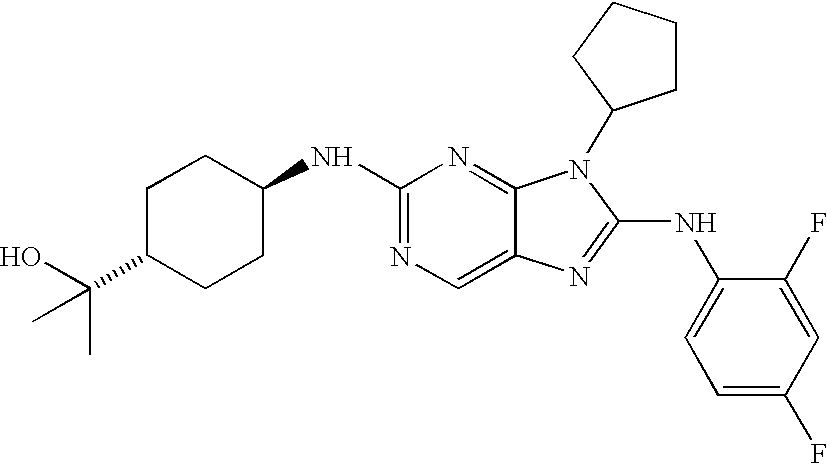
N1=C(NC2CCC(C(O)(C)C)CC2)N=C2C(=C1)N=C(NC1=CC=C(F)C=C1F)N2C1CCCC1
